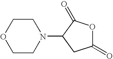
C1COCCN1C1CC(=O)OC1=O
